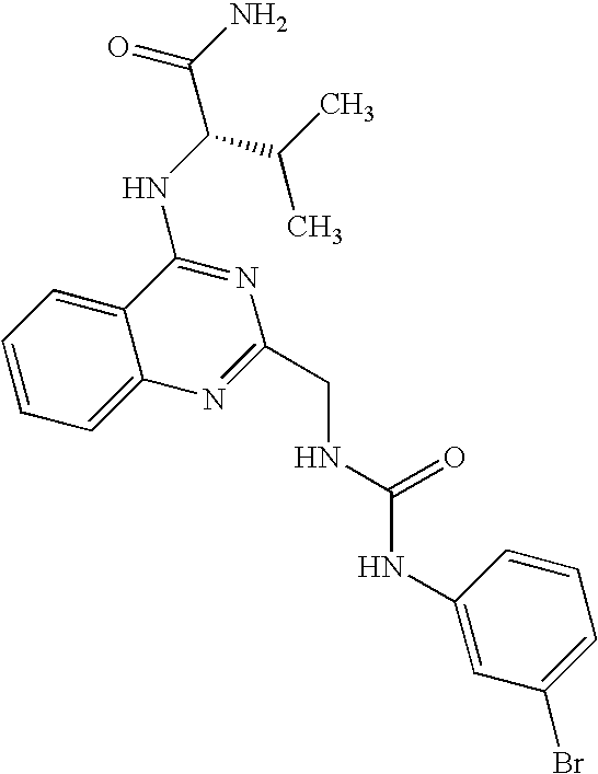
C1=CC=C2C(=C1)C(NC(C(C)C)C(N)=O)=NC(CNC(NC1=CC(Br)=CC=C1)=O)=N2
